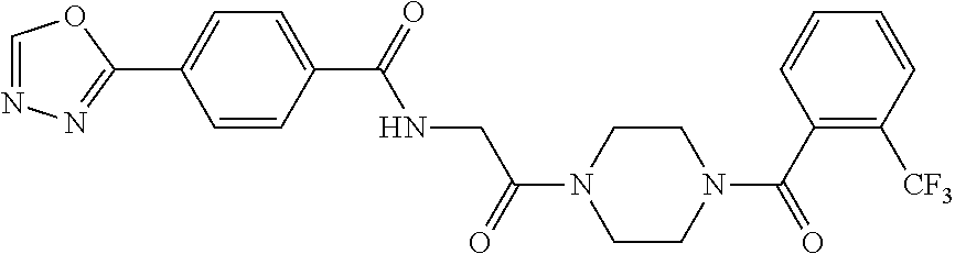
C1=CC(C(NCC(=O)N2CCN(C(=O)C3=C([CF3])C=CC=C3)CC2)=O)=CC=C1C1=NN=CO1
